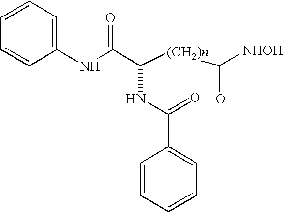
C1=CC(NC(C([(CH2)n]C([NHOH])=O)NC(=O)C2=CC=CC=C2)=O)=CC=C1
